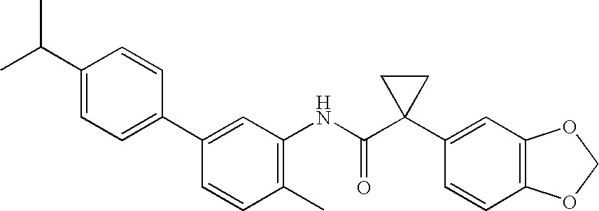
C1(C)=C(NC(C2(C3=CC4=C(C=C3)OCO4)CC2)=O)C=C(C2=CC=C(C(C)C)C=C2)C=C1
